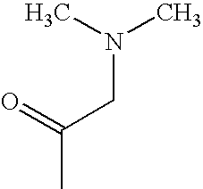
N(CC(C)=O)(C)C
